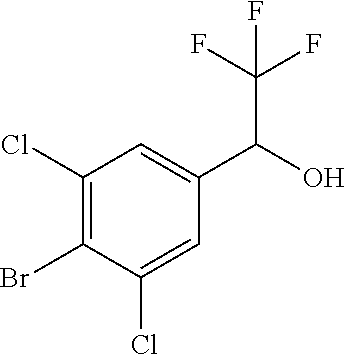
C1(Cl)=C(Br)C(Cl)=CC(C(O)C(F)(F)F)=C1
